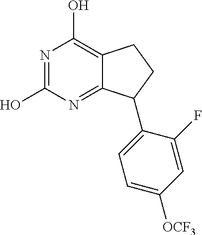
N1=C(O)N=C2C(=C1O)CCC2C1=CC=C([OCF3])C=C1F
